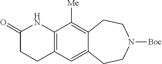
C12=C(C=C3C(=C1[Me])CCN([Boc])CC3)CCC(=O)N2
